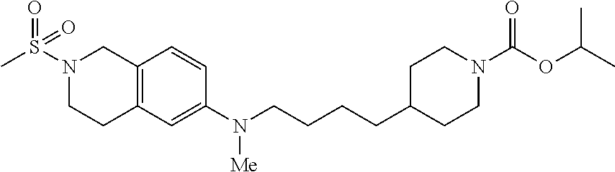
O=S(N1CCC2=C(C1)C=CC(N(CCCCC1CCN(C(OC(C)C)=O)CC1)[Me])=C2)(C)=O
